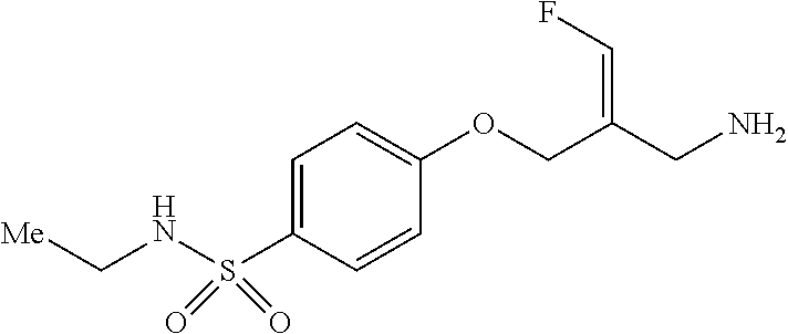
C1=C(S(NC[Me])(=O)=O)C=CC(OCC(CN)=CF)=C1
